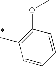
O(C1=C(C)C=CC=C1)C
